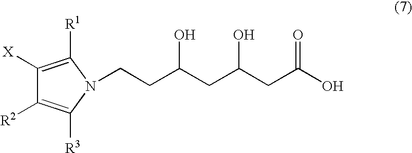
C(CN1C([R3])=C([R2])C([X])=C1[R1])C(CC(CC(O)=O)O)O
